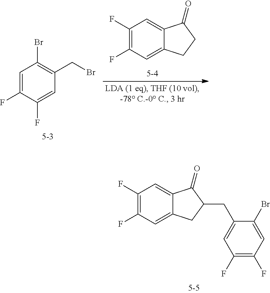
C1=C(F)C(F)=CC(CBr)=C1Br.C1(F)=C(F)C=C2C(=C1)C(=O)CC2.C1(F)=C(F)C=C2C(=C1)C(=O)C(CC1=CC(F)=C(F)C=C1Br)C2
